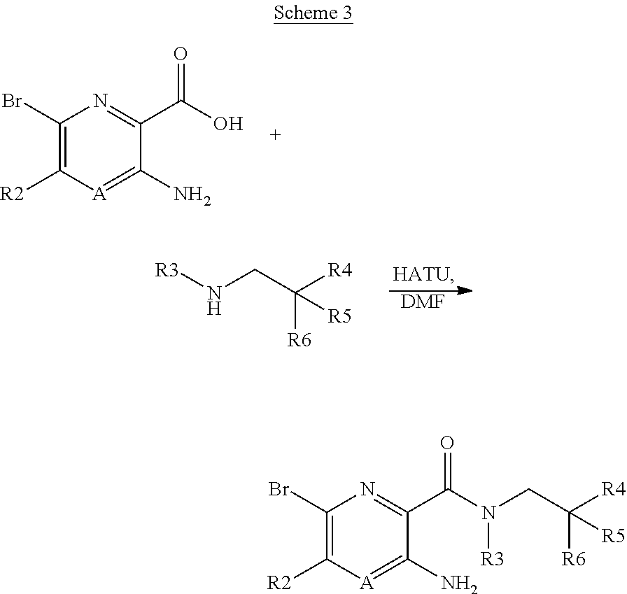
C1(Br)=C([R2])[A]=C(N)C(C(O)=O)=N1.[R3]NCC([R4])([R6])[R5].[DMF].C1(Br)=C([R2])[A]=C(N)C(C(N([R3])CC([R4])([R6])[R5])=O)=N1
